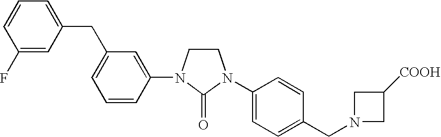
C1CN(C2=CC(CC3=CC=CC(F)=C3)=CC=C2)C(=O)N1C1=CC=C(CN2CC([COOH])C2)C=C1
